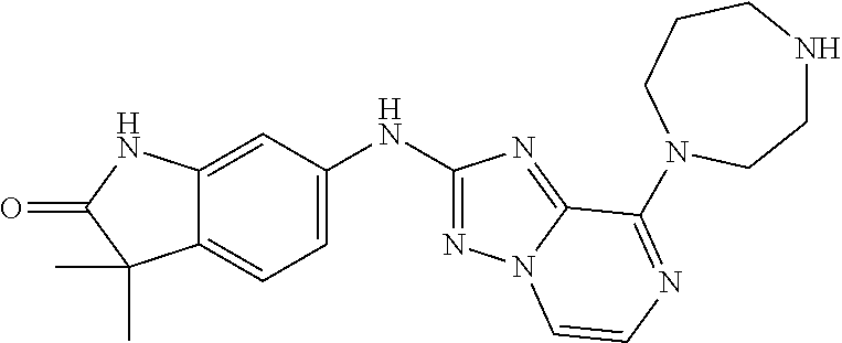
C12=CC=C(NC3=NN4C(=N3)C(N3CCCNCC3)=NC=C4)C=C1NC(=O)C2(C)C
